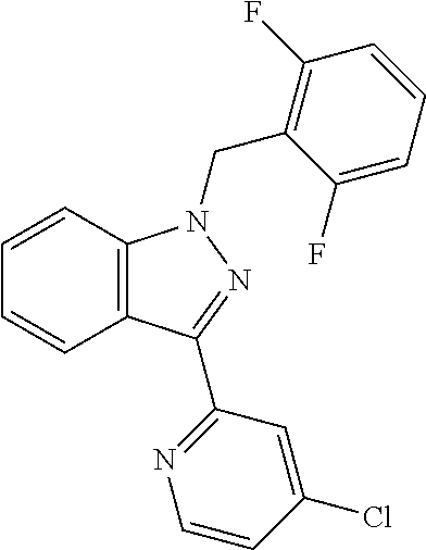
C1=CC2=C(C=C1)N(CC1=C(F)C=CC=C1F)N=C2C1=NC=CC(Cl)=C1
